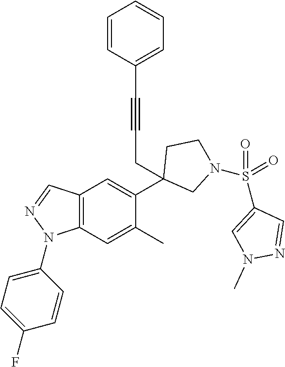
C12=C(C=C(C)C(C3(CC#CC4=CC=CC=C4)CN(S(C4=CN(C)N=C4)(=O)=O)CC3)=C1)N(C1=CC=C(F)C=C1)N=C2
